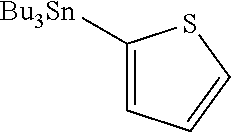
C1([Bu3Sn])=CC=CS1
